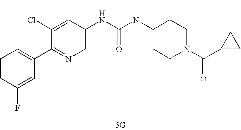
[5G].C1(C2=CC=CC(F)=C2)=NC=C(NC(N(C2CCN(C(=O)C3CC3)CC2)C)=O)C=C1Cl
